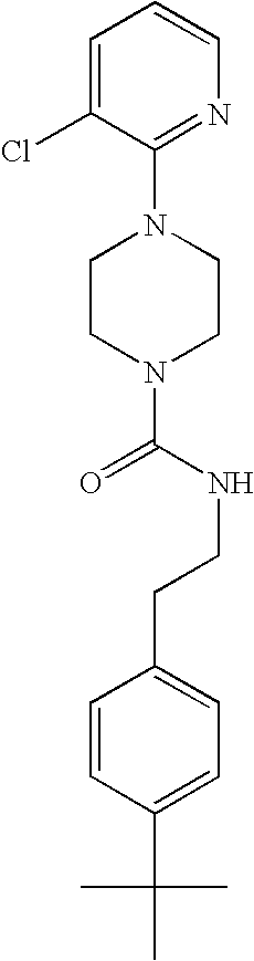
C1(N2CCN(C(NCCC3=CC=C(C(C)(C)C)C=C3)=O)CC2)=NC=CC=C1Cl
